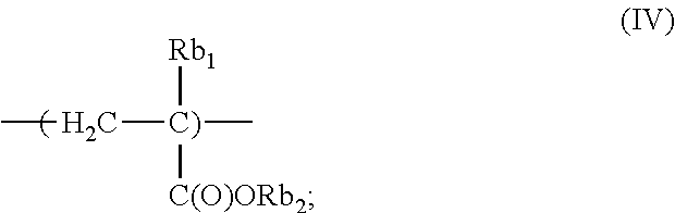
[Rb1][C)]([C(O)ORb2])(C)CC
